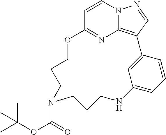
C1=CN2C3=C(C=N2)C2=CC(=CC=C2)NCCCN(C(=O)OC(C)(C)C)CCCOC1=N3
